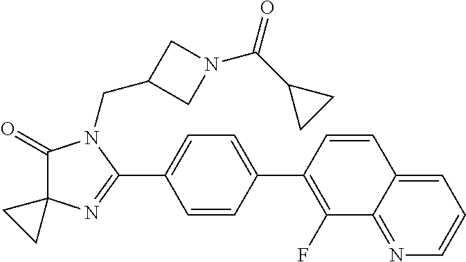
C1(=O)C2(N=C(C3=CC=C(C4=C(F)C5=NC=CC=C5C=C4)C=C3)N1CC1CN(C(C3CC3)=O)C1)CC2
